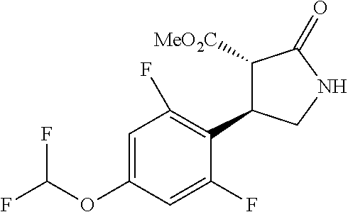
C1([MeO2C])C(C2=C(F)C=C(OC(F)F)C=C2F)CNC1=O
